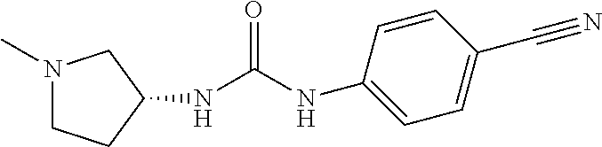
N1(C)CCC(NC(=O)NC2=CC=C(C#N)C=C2)C1
